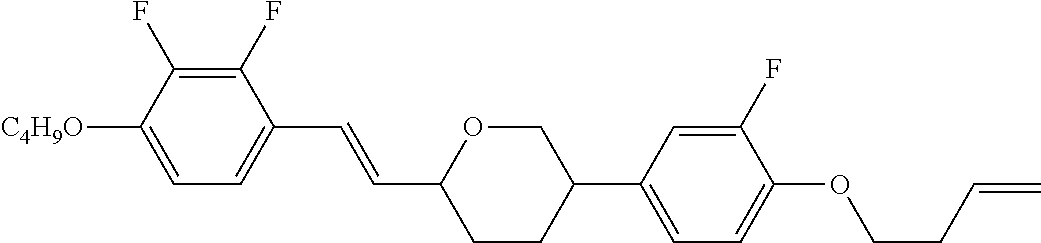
C1(F)=C(F)C([C4H9O])=CC=C1C=CC1CCC(C2=CC=C(OCCC=C)C(F)=C2)CO1
